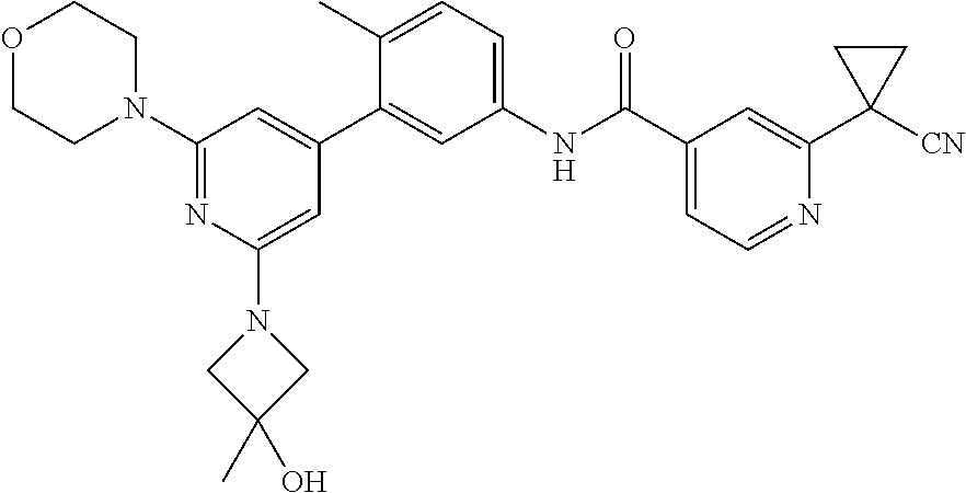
O1CCN(C2=NC(N3CC(C)(O)C3)=CC(C3=CC(NC(C4=CC=NC(C5([CN])CC5)=C4)=O)=CC=C3C)=C2)CC1
